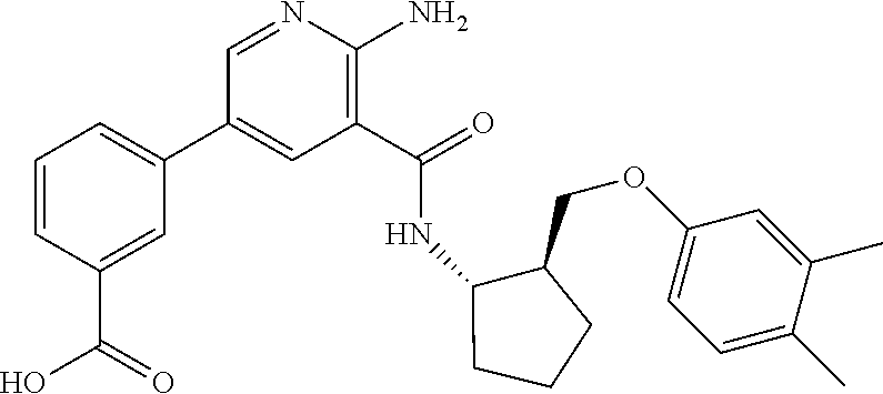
C1(C(=O)NC2C(COC3=CC=C(C)C(C)=C3)CCC2)=C(N)N=CC(C2=CC=CC(C(O)=O)=C2)=C1
